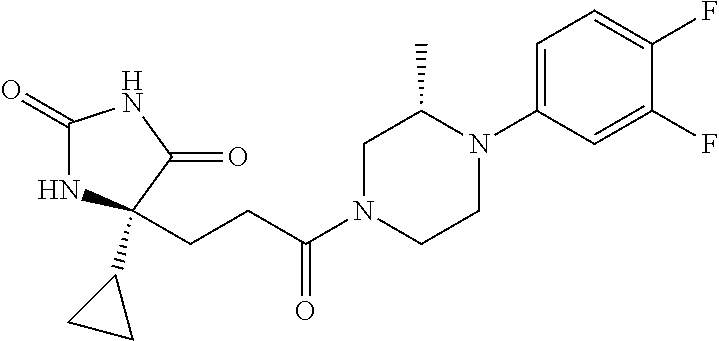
C1(=O)NC(CCC(N2CCN(C3=CC=C(F)C(F)=C3)C(C)C2)=O)(C2CC2)C(=O)N1
